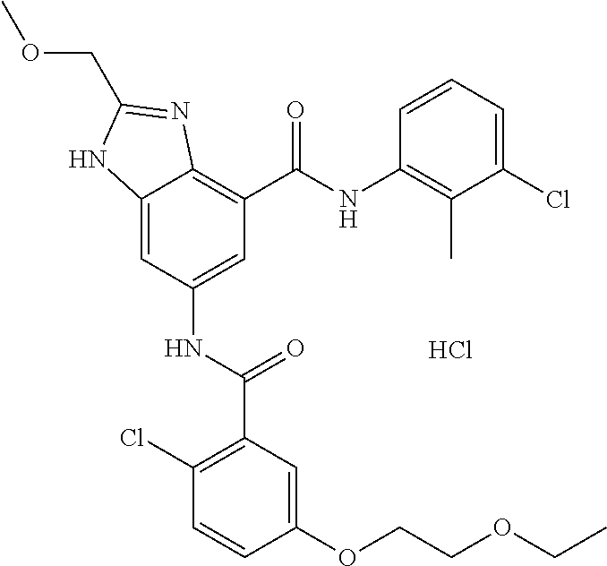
C12=CC(NC(C3=C(Cl)C=CC(OCCOCC)=C3)=O)=CC(C(NC3=C(C)C(Cl)=CC=C3)=O)=C1N=C(COC)N2.Cl
